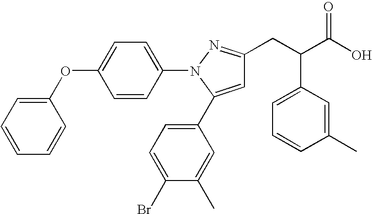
C(C(O)=O)(CC1=NN(C2=CC=C(OC3=CC=CC=C3)C=C2)C(C2=CC=C(Br)C(C)=C2)=C1)C1=CC=CC(C)=C1
